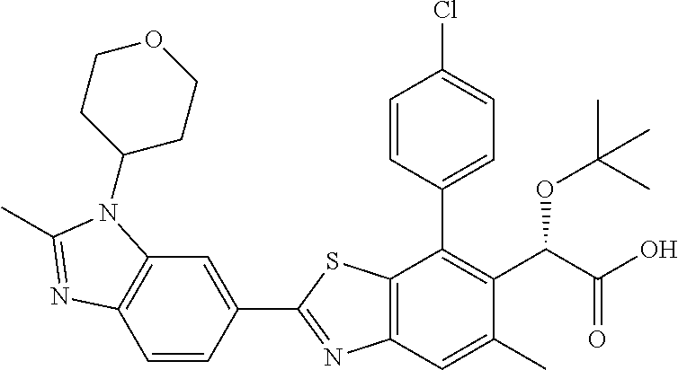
C1=CC(C2=C(C(OC(C)(C)C)C(=O)O)C(C)=CC3=C2SC(C2=CC4=C(C=C2)N=C(C)N4C2CCOCC2)=N3)=CC=C1Cl
